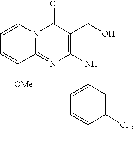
C1=CN2C(=NC(NC3=CC=C(C)C([CF3])=C3)=C(CO)C2=O)C([OMe])=C1
